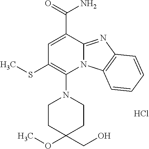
Cl.C1=C(C(=O)N)C2=NC3=C(N2C(N2CCC(OC)(CO)CC2)=C1SC)C=CC=C3
